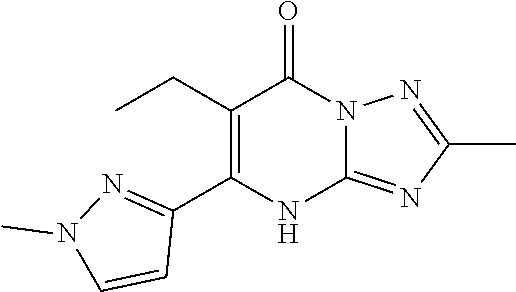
C1(C2=C(CC)C(=O)N3C(=NC(C)=N3)N2)=NN(C)C=C1
